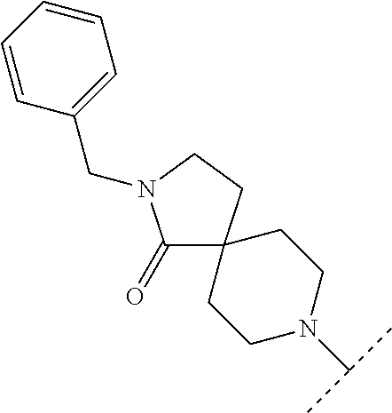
C1N(C(C)C)CCC2(C1)C(=O)N(CC1=CC=CC=C1)CC2
